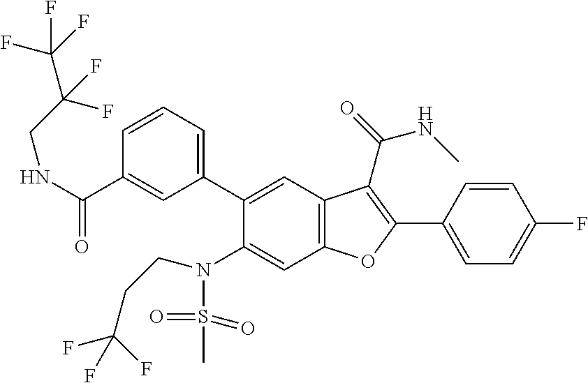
C1=CC=C(C2=CC3=C(C=C2N(S(C)(=O)=O)CCC(F)(F)F)OC(C2=CC=C(F)C=C2)=C3C(NC)=O)C=C1C(NCC(C(F)(F)F)(F)F)=O
